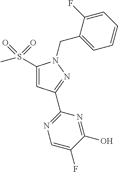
C1(S(C)(=O)=O)=CC(C2=NC=C(F)C(O)=N2)=NN1CC1=CC=CC=C1F
